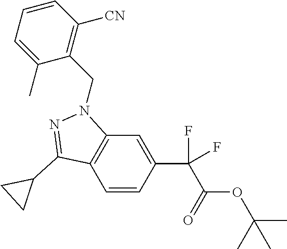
C1=CC(C(C(=O)OC(C)(C)C)(F)F)=CC2=C1C(C1CC1)=NN2CC1=C([CN])C=CC=C1C
